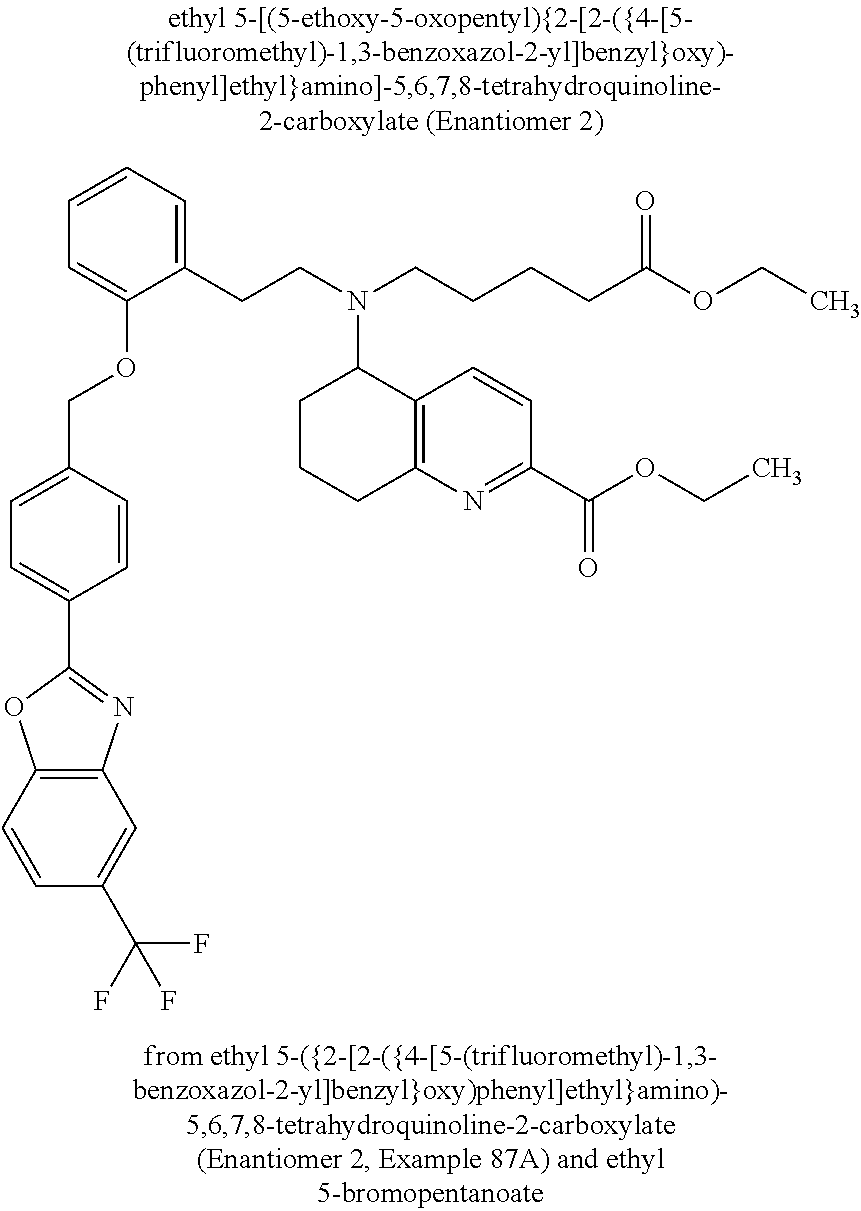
C1=CC2=C(C=C1C(F)(F)F)N=C(C1=CC=C(COC3=CC=CC=C3CCN(CCCCC(OCC)=O)C3CCCC4=C3C=CC(C(OCC)=O)=N4)C=C1)O2
